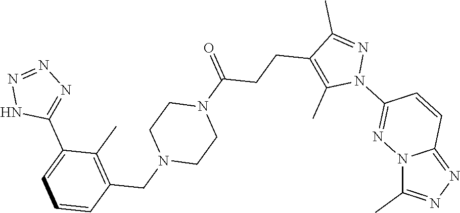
N12C(C)=NN=C1C=CC(N1N=C(C)C(CCC(N3CCN(CC4=C(C)C(C5=NN=NN5)=CC=C4)CC3)=O)=C1C)=N2
